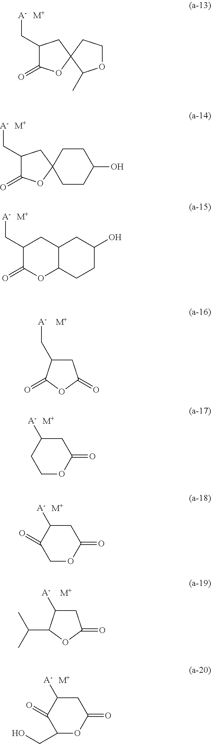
[A-]CC1C(=O)OC2(C1)C(C)OCC2.[M+].[A-]CC1C(=O)OC2(C1)CCC(O)CC2.[M+].[A-]CC1C(=O)OC2C(C1)CC(O)CC2.[M+].[M+].C1(C[A-])CC(=O)OC1=O.[M+].C1([A-])CC(=O)OCC1.[M+].C1([A-])CC(=O)OCC1=O.C1([A-])CC(=O)OC1C(C)C.[M+].[M+].C1([A-])CC(=O)OC(CO)C1=O
